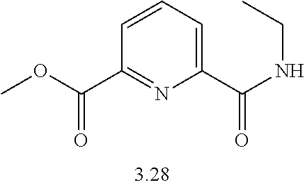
C1(C(NCC)=O)=CC=CC(C(OC)=O)=N1
